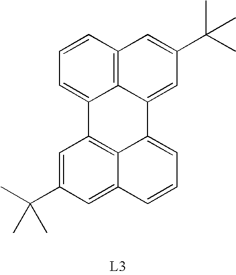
C12=C3C=CC=C1C1=C4C(=CC=CC4=CC(C(C)(C)C)=C1)C2=CC(C(C)(C)C)=C3
